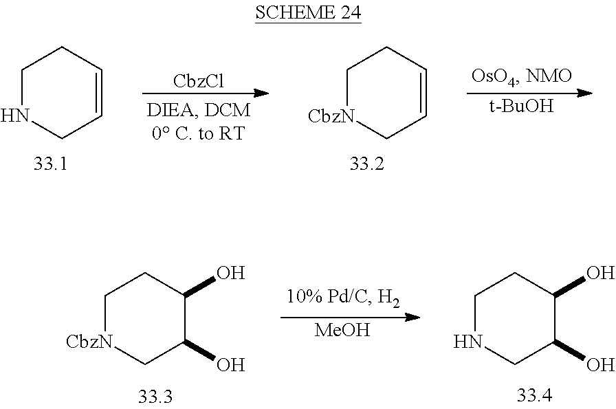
C1NCC=CC1.C1[CbzN]CC=CC1.[CbzCl].[t-BuOH].C1[CbzN]CC(O)C(O)C1.C1NCC(O)C(O)C1.[MeOH]
